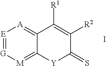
[E]1=[G][M]=C2C(=[A]1)C([R1])=C([R2])C(=S)[Y]2.I
